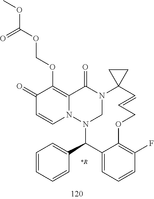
C1(=O)C=CN2C(=C1OCOC(OC)=O)C(=O)N1CN2C(C2=CC=CC=C2)C2=CC=CC(F)=C2OCC=CC12CC2
